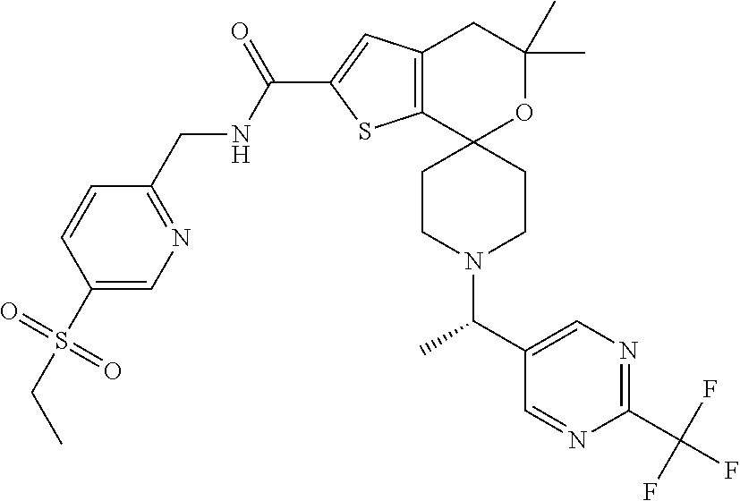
C1CN(C(C2=CN=C(C(F)(F)F)N=C2)C)CCC12OC(C)(C)CC1=C2SC(C(NCC2=NC=C(S(=O)(=O)CC)C=C2)=O)=C1
